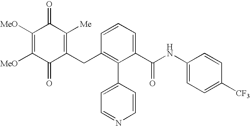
C1(=O)C(CC2=C(C3=CC=NC=C3)C(C(NC3=CC=C([CF3])C=C3)=O)=CC=C2)=C([Me])C(=O)C([MeO])=C1[MeO]
